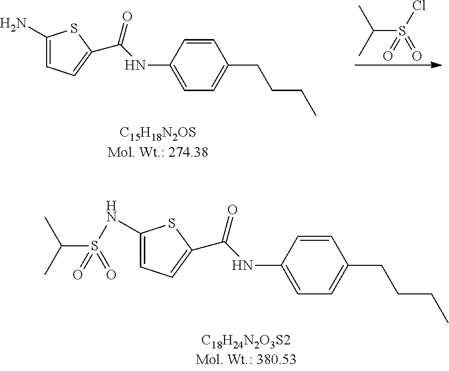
C1(NS(C(C)C)(=O)=O)=CC=C(C(NC2=CC=C(CCCC)C=C2)=O)S1.C(S(Cl)(=O)=O)(C)C.C1(N)=CC=C(C(NC2=CC=C(CCCC)C=C2)=O)S1
